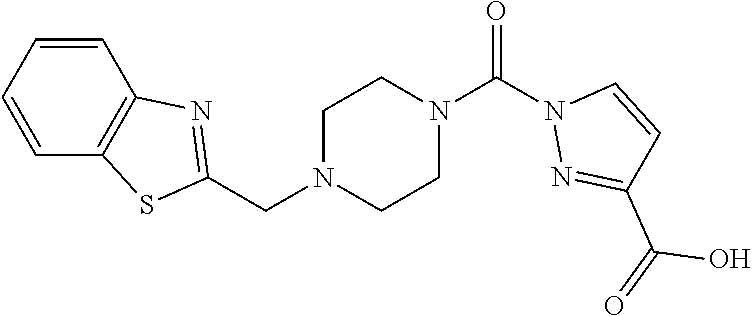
C1N(CC2=NC3=C(S2)C=CC=C3)CCN(C(=O)N2N=C(C(=O)O)C=C2)C1
